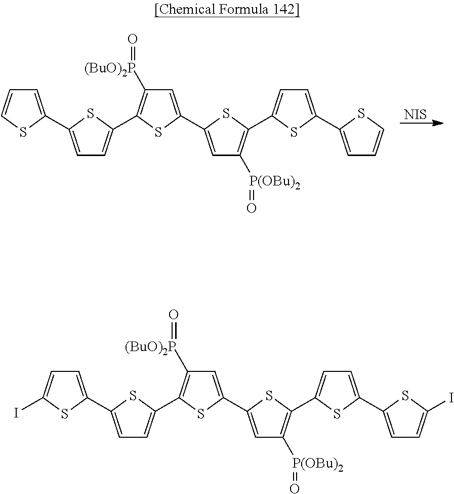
C1=C(C2=CC([P(OBu)2]=O)=C(C3=CC=C(C4=CC=CS4)S3)S2)SC(C2=CC=C(C3=CC=CS3)S2)=C1[(BuO)2P]=O.[NIS].C1=C(C2=CC([P(OBu)2]=O)=C(C3=CC=C(C4=CC=C(I)S4)S3)S2)SC(C2=CC=C(C3=CC=C(I)S3)S2)=C1[(BuO)2P]=O
